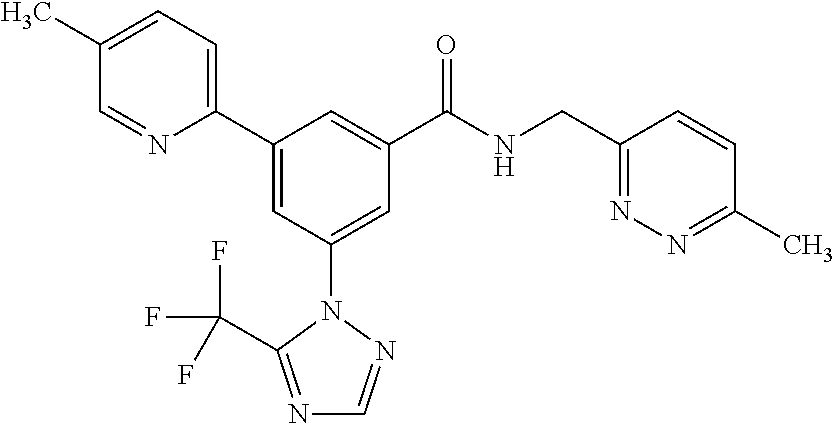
C1(C2=CC(N3N=CN=C3C(F)(F)F)=CC(C(NCC3=NN=C(C)C=C3)=O)=C2)=CC=C(C)C=N1
